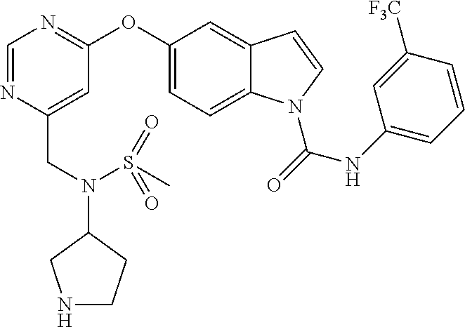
C1=NC(CN(C2CNCC2)S(C)(=O)=O)=CC(OC2=CC=C3C(=C2)C=CN3C(=O)NC2=CC=CC([F3C])=C2)=N1
